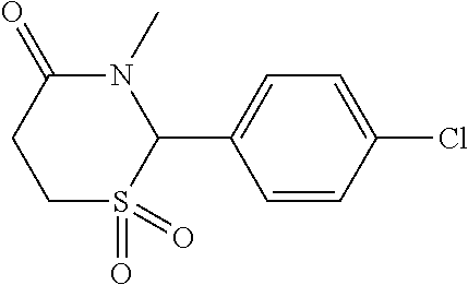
C1S(=O)(=O)C(C2=CC=C(Cl)C=C2)N(C)C(=O)C1
